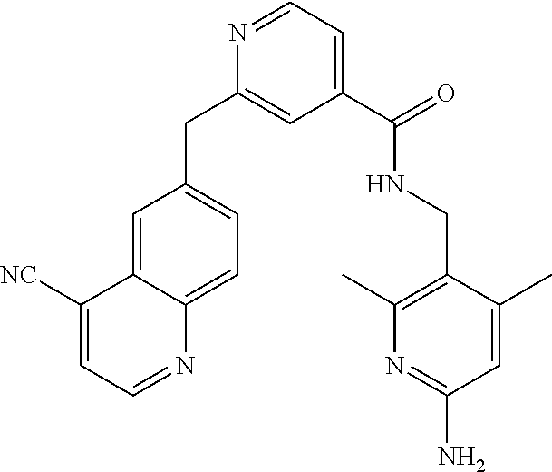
C1([NC])=CC=NC2=CC=C(CC3=CC(C(=O)NCC4=C(C)N=C(N)C=C4C)=CC=N3)C=C12
